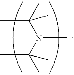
C(C)(N(C(C)(C)C)C)(C)C
